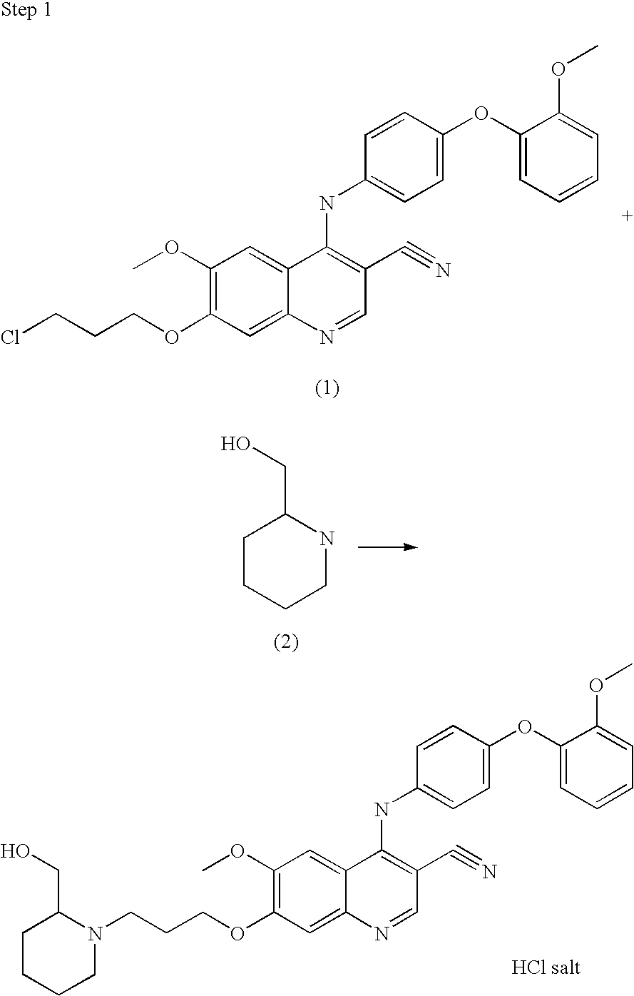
C1(OC)=C(OCCCCl)C=C2C(=C1)C(NC1=CC=C(OC3=CC=CC=C3OC)C=C1)=C(C#N)C=N2.C1CCCNC1CO.C1(OC)=C(OCCCN2C(CO)CCCC2)C=C2C(=C1)C(NC1=CC=C(OC3=CC=CC=C3OC)C=C1)=C(C#N)C=N2
